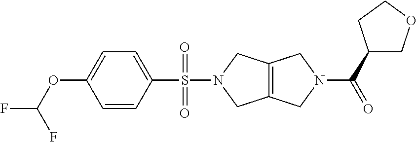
C1=CC(S(=O)(N2CC3=C(C2)CN(C(C2COCC2)=O)C3)=O)=CC=C1OC(F)F
